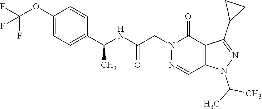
C1(OC(F)(F)F)=CC=C(C(NC(CN2N=CC3=C(C2=O)C(C2CC2)=NN3C(C)C)=O)C)C=C1
